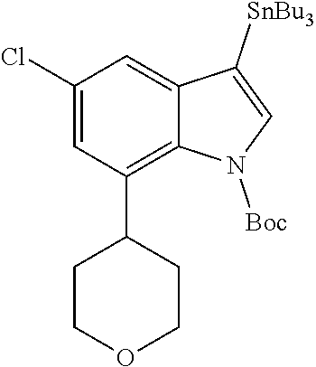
ClC1=CC(C2CCOCC2)=C2C(=C1)C([SnBu3])=CN2[Boc]
